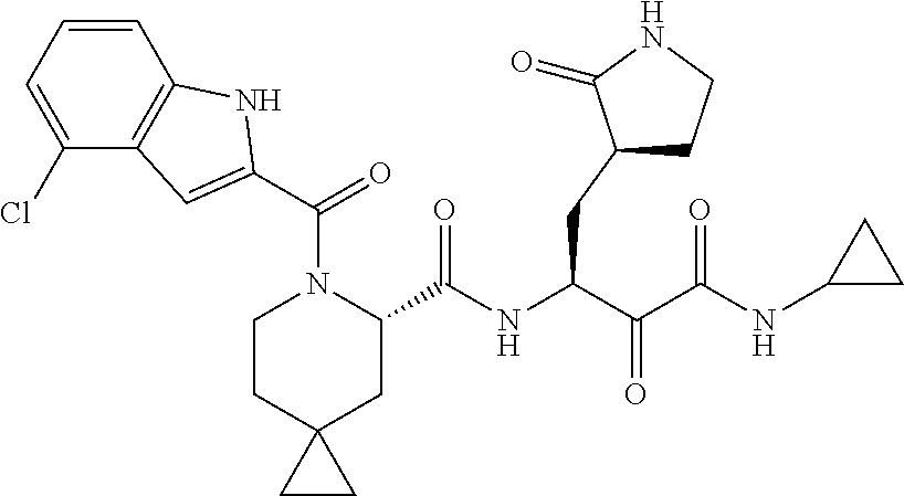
C1CC2(CC(C(NC(C(C(NC3CC3)=O)=O)CC3CCNC3=O)=O)N1C(C1=CC3=C(N1)C=CC=C3Cl)=O)CC2
